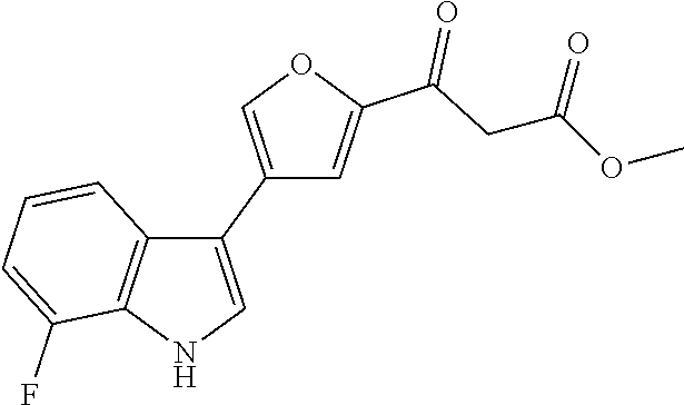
C1(C2=CNC3=C2C=CC=C3F)=COC(C(CC(OC)=O)=O)=C1
